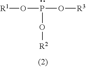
O(P(O[R3])O[R2])[R1]
